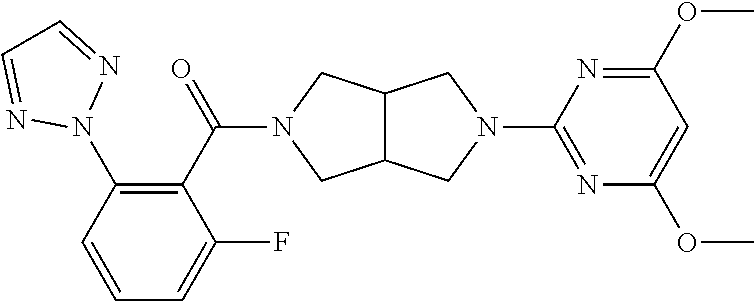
C12C(CN(C(C3=C(N4N=CC=N4)C=CC=C3F)=O)C1)CN(C1=NC(OC)=CC(OC)=N1)C2
